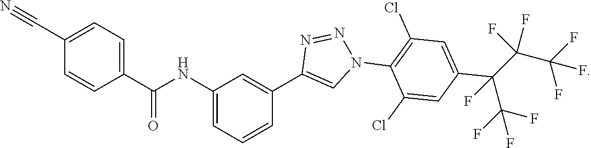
C1(C#N)=CC=C(C(NC2=CC=CC(C3=CN(C4=C(Cl)C=C(C(C(C(F)(F)F)(F)F)(C(F)(F)F)F)C=C4Cl)N=N3)=C2)=O)C=C1
